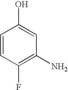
C1(F)=C(N)C=C(O)C=C1
